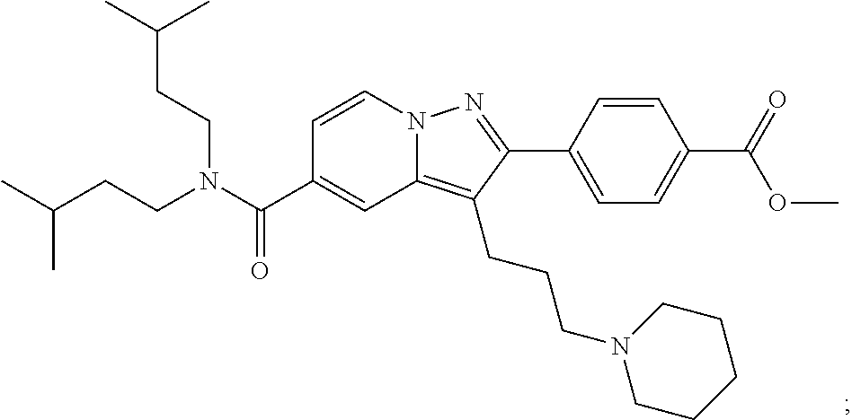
N12C(=C(CCCN3CCCCC3)C(C3=CC=C(C(=O)OC)C=C3)=N1)C=C(C(N(CCC(C)C)CCC(C)C)=O)C=C2
